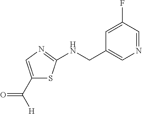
C1(C([H])=O)=CN=C(NCC2=CN=CC(F)=C2)S1
